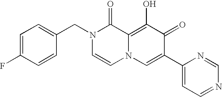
C1=C(F)C=CC(CN2C=CN3C(=C(O)C(=O)C(C4=CC=NC=N4)=C3)C2=O)=C1
